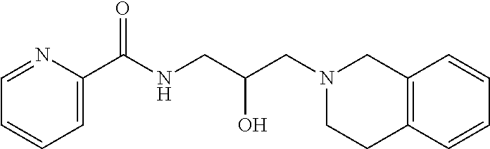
C12=C(C=CC=C1)CCN(CC(CNC(C1=CC=CC=N1)=O)O)C2
